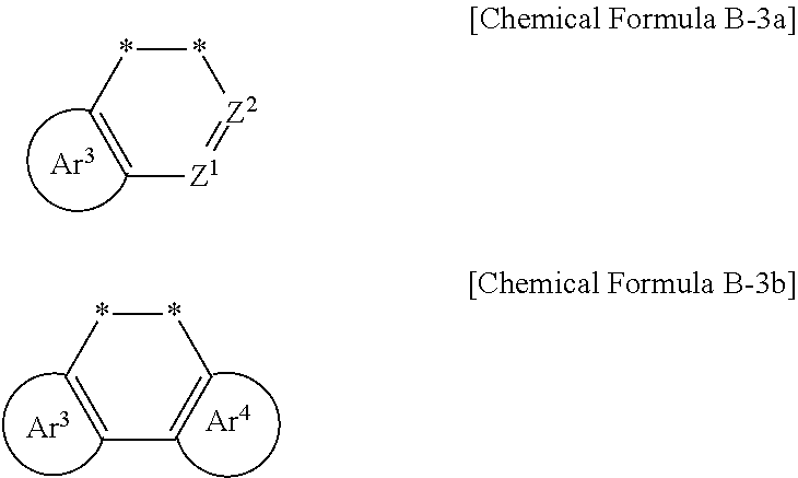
*1*C=C[Z1]=[Z2]1.*1*C=CC=C1
